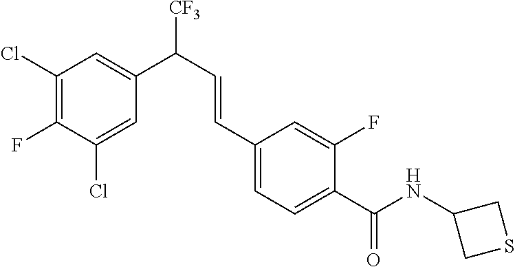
C1(Cl)=C(F)C(Cl)=CC(C(C=CC2=CC=C(C(NC3CSC3)=O)C(F)=C2)[CF3])=C1
